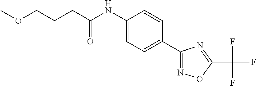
C1(NC(CCCOC)=O)=CC=C(C2=NOC(C(F)(F)F)=N2)C=C1
